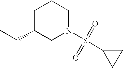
C1C(CC)CN(S(=O)(=O)C2CC2)CC1
